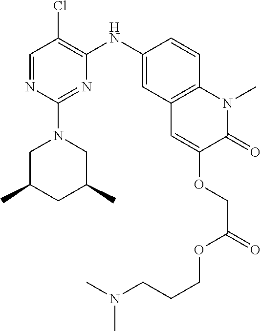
C1=NC(N2CC(C)CC(C)C2)=NC(NC2=CC3=C(C=C2)N(C)C(=O)C(OCC(=O)OCCCN(C)C)=C3)=C1Cl
